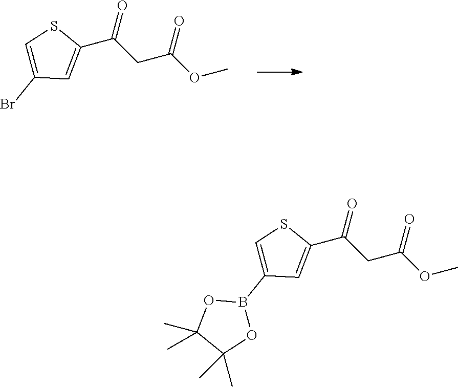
O=C(C1=CC(Br)=CS1)CC(OC)=O.O=C(C1=CC(B2OC(C)(C)C(C)(C)O2)=CS1)CC(OC)=O
